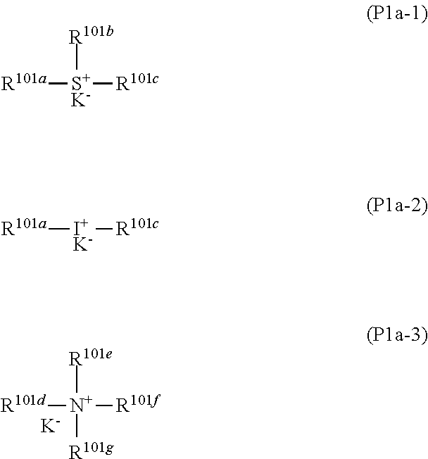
[R101d][N+]([R101f])([R101e])[R101g].[K].[R101a][S+K-]([R101c])[R101b].[R101a][I+K-][R101c]
